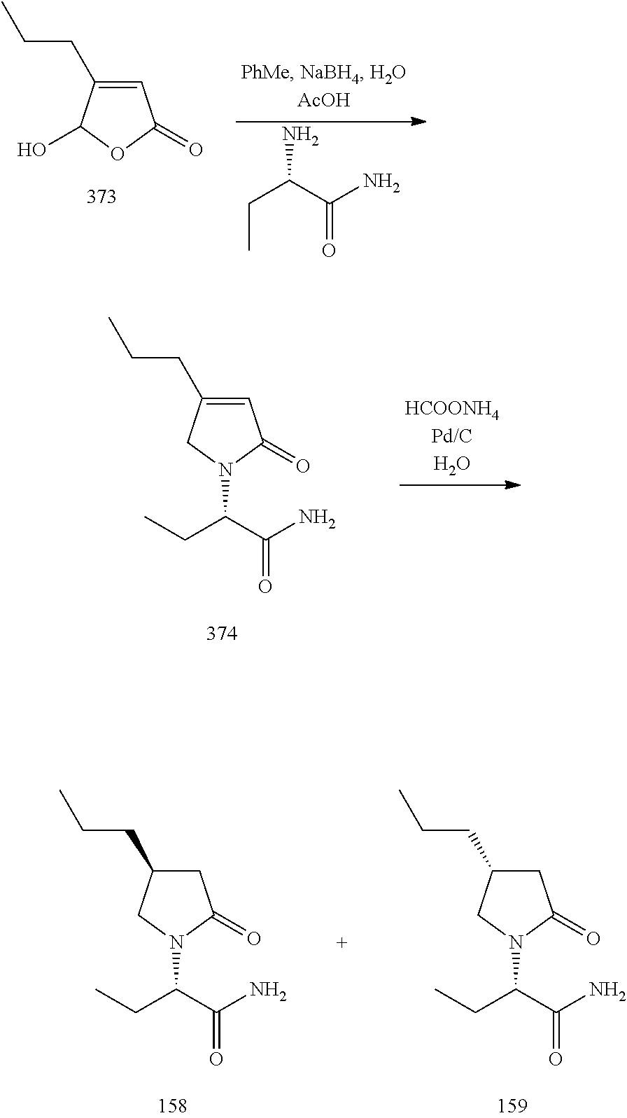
C(C(C(N)=O)N)C.C1(CCC)=CC(=O)OC1O.C1(CCC)=CC(=O)N(C(C(N)=O)CC)C1.C1(CCC)CC(=O)N(C(C(N)=O)CC)C1.C1(CCC)CC(=O)N(C(C(N)=O)CC)C1
